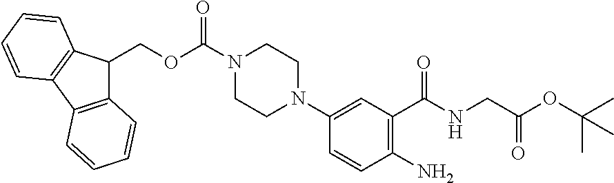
C1=CC(N)=C(C(=O)NCC(OC(C)(C)C)=O)C=C1N1CCN(C(OCC2C3=C(C4=C2C=CC=C4)C=CC=C3)=O)CC1
